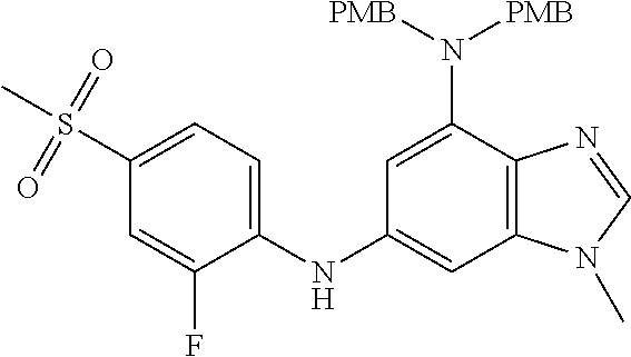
C12=C(C=C(NC3=CC=C(S(C)(=O)=O)C=C3F)C=C1N([PMB])[PMB])N(C)C=N2
